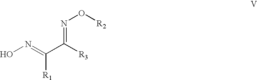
ON=C([R1])C([R3])=NO[R2]
